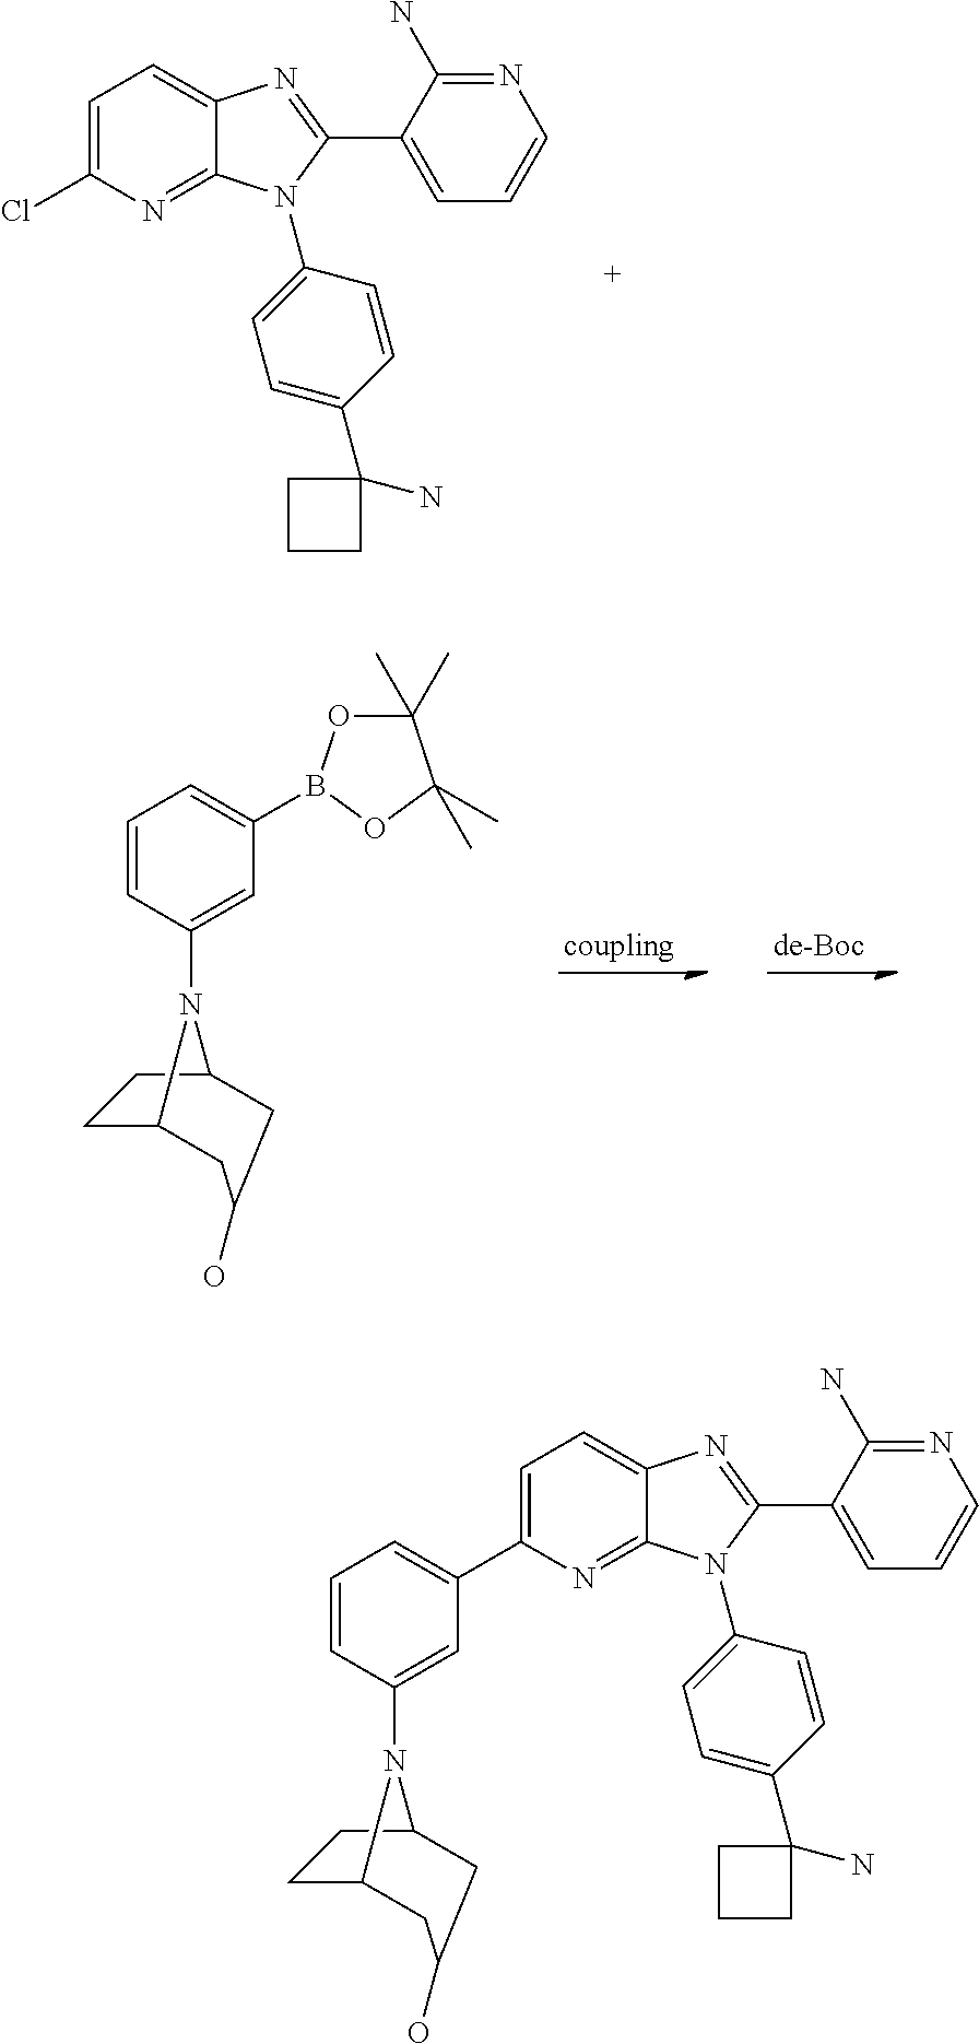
C1=C(Cl)N=C2C(=C1)N=C(C1=CC=CN=C1N)N2C1=CC=C(C2(N)CCC2)C=C1.C1=CC(N2C3CCC2CC(O)C3)=CC(B2OC(C)(C)C(C)(C)O2)=C1.C1=C(C2=CC=CC(N3C4CCC3CC(O)C4)=C2)N=C2C(=C1)N=C(C1=CC=CN=C1N)N2C1=CC=C(C2(N)CCC2)C=C1
